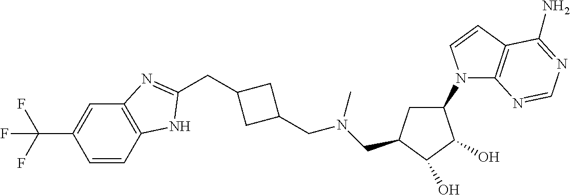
C(C1CC(CN(CC2CC(N3C4=C(C=C3)C(N)=NC=N4)C(O)C2O)C)C1)C1=NC2=C(C=CC(C(F)(F)F)=C2)N1
